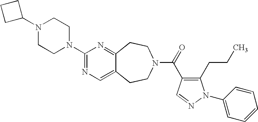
C1(N2CCN(C3=NC=C4C(=N3)CCN(C(=O)C3=C(CCC)N(C5=CC=CC=C5)N=C3)CC4)CC2)CCC1
